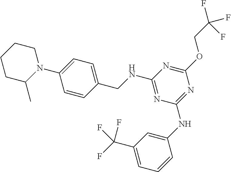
C1CC(C)N(C2=CC=C(CNC3=NC(NC4=CC(C(F)(F)F)=CC=C4)=NC(OCC(F)(F)F)=N3)C=C2)CC1
